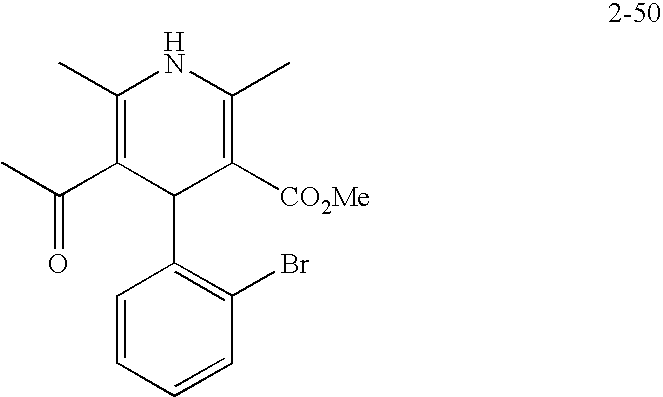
C1=CC=CC(Br)=C1C1C([CO2Me])=C(C)NC(C)=C1C(C)=O
